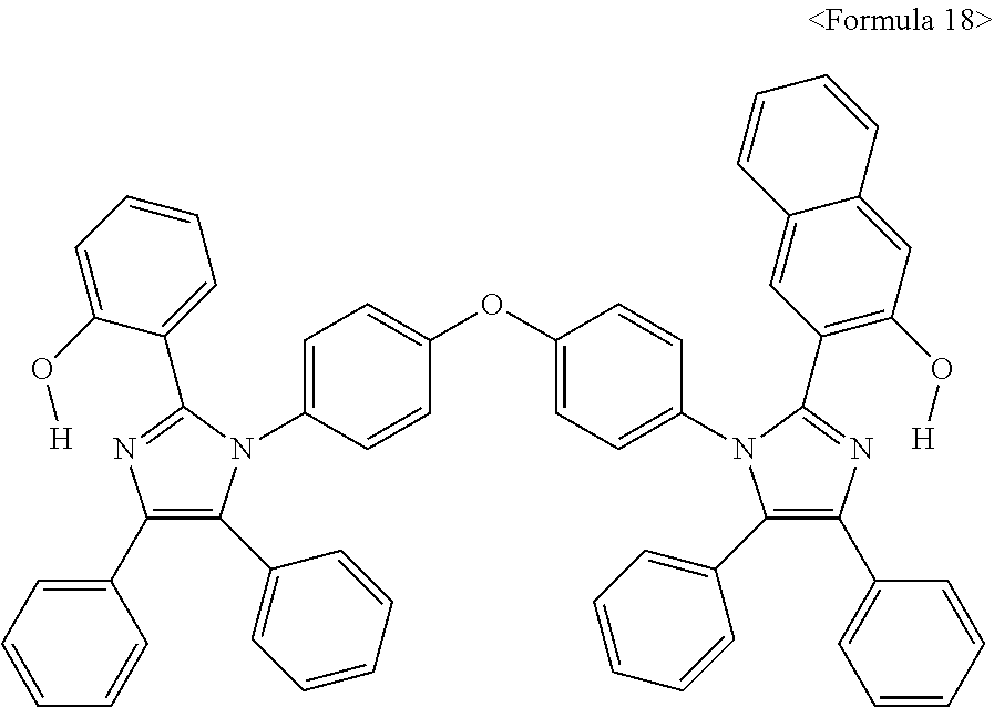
C1(C2=CC=CC=C2)=C(C2=CC=CC=C2)N(C2=CC=C(OC3=CC=C(N4C(C5=CC=CC=C5)=C(C5=CC=CC=C5)N=C4C4=C(O[H])C=C5C(=C4)C=CC=C5)C=C3)C=C2)C(C2=CC=CC=C2O[H])=N1
